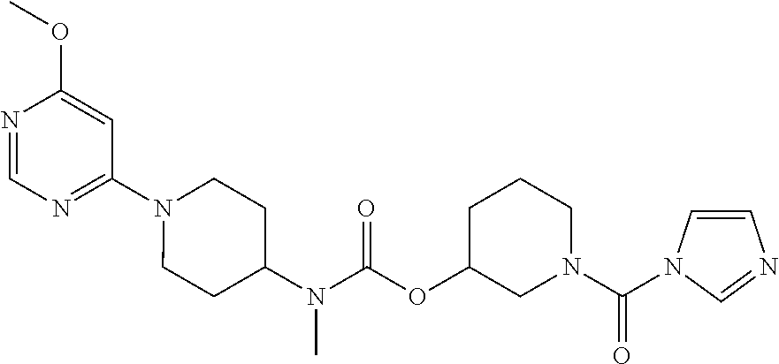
N1=CN=C(N2CCC(N(C(OC3CN(C(=O)N4C=CN=C4)CCC3)=O)C)CC2)C=C1OC
